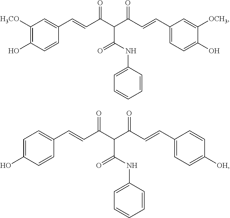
C1([H3CO])=C(O)C=CC(C=CC(C(C(C=CC2=CC=C(O)C([OCH3])=C2)=O)C(NC2=CC=CC=C2)=O)=O)=C1.C1=C(O)C=CC(C=CC(C(C(C=CC2=CC=C([OH])C=C2)=O)C(NC2=CC=CC=C2)=O)=O)=C1
